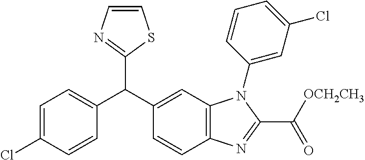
C1=C(Cl)C=CC(C(C2=CC3=C(C=C2)N=C(C([OCH2CH3])=O)N3C2=CC(Cl)=CC=C2)C2=NC=CS2)=C1
